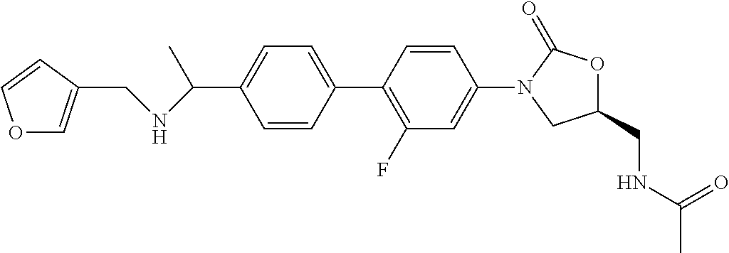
C1(C(NCC2=COC=C2)C)=CC=C(C2=C(F)C=C(N3CC(CNC(C)=O)OC3=O)C=C2)C=C1
